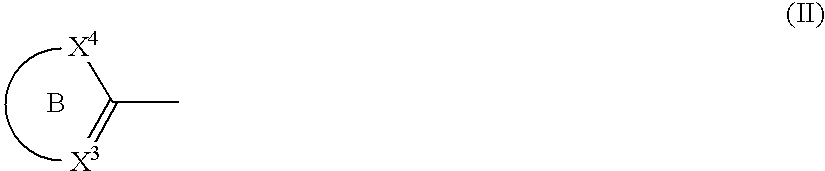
B.C(C)([X4])=[X3]
